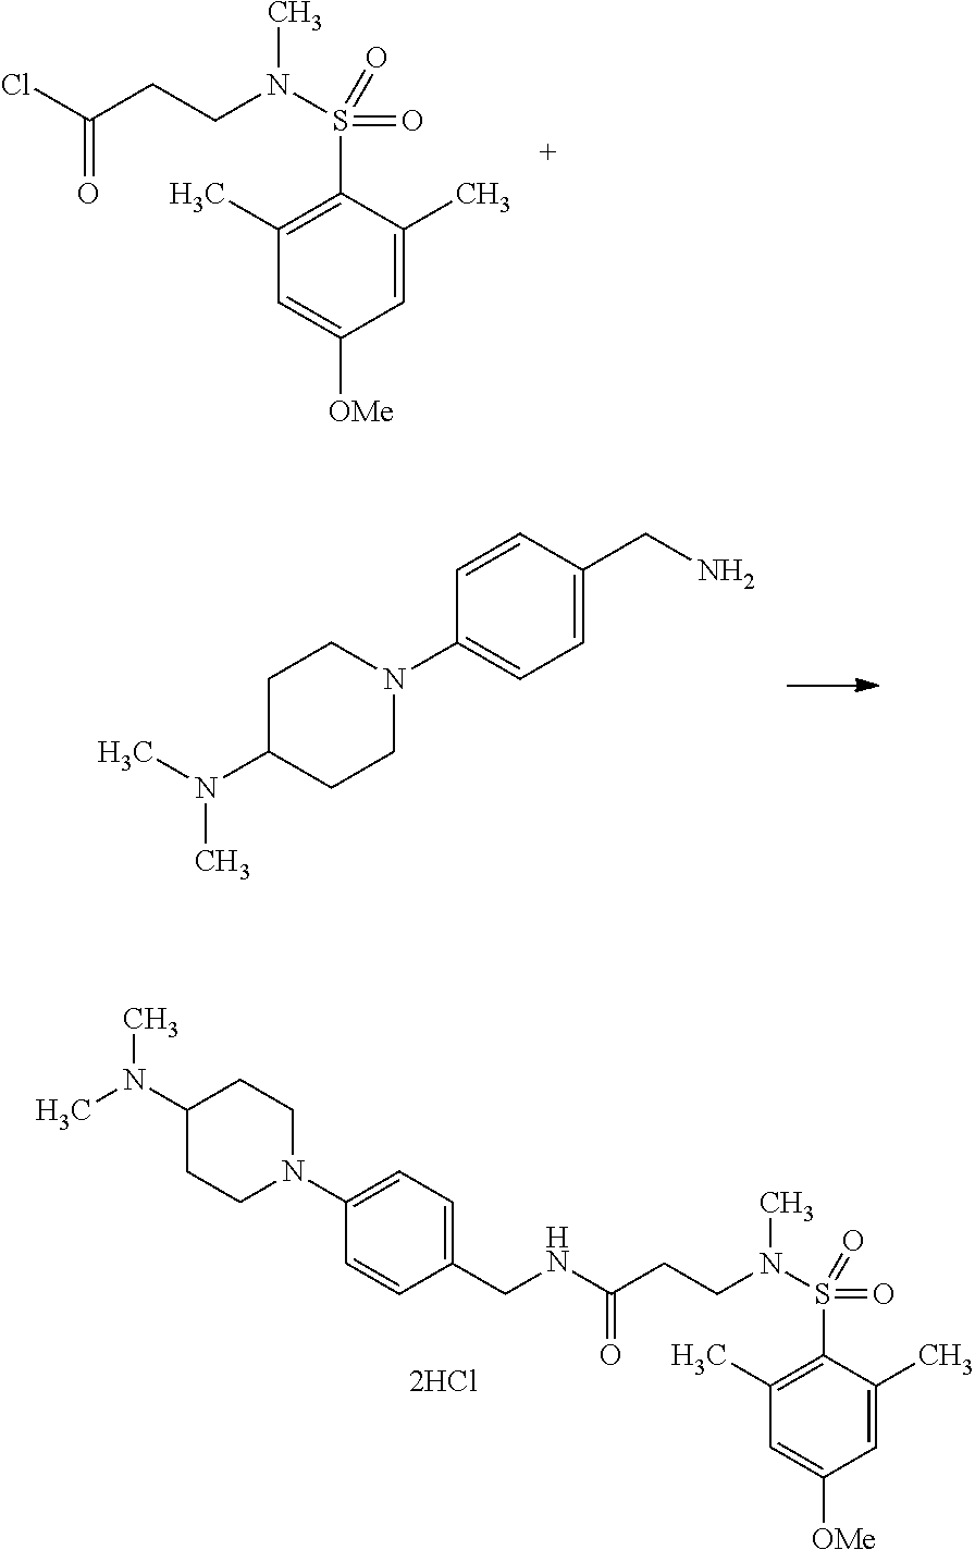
C1(C)=C(S(=O)(=O)N(CCC(=O)Cl)C)C(C)=CC([OMe])=C1.C1(N(C)C)CCN(C2=CC=C(CN)C=C2)CC1.C1(C)=C(S(=O)(=O)N(CCC(=O)NCC2=CC=C(N3CCC(N(C)C)CC3)C=C2)C)C(C)=CC([OMe])=C1
